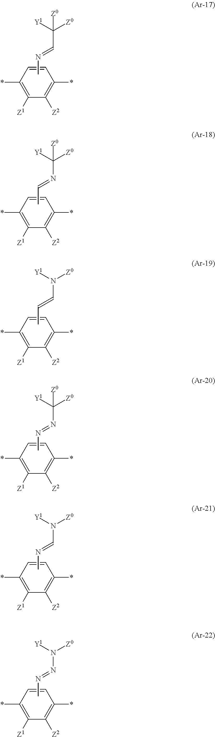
C1=CC(*)=C([Z2])C([Z1])=C1*.CN=CC([Z0])([Y1])[Z0].C1=CC(*)=C([Z2])C([Z1])=C1*.CC=NC([Z0])([Y1])[Z0].C1=CC(*)=C([Z2])C([Z1])=C1*.CC=CN([Z0])[Y1].C1=CC(*)=C([Z2])C([Z1])=C1*.CN=NC([Z0])([Y1])[Z0].C1=CC(*)=C([Z2])C([Z1])=C1*.CN=CN([Z0])[Y1].C1=CC(*)=C([Z2])C([Z1])=C1*.CN=NN([Z0])[Y1]
